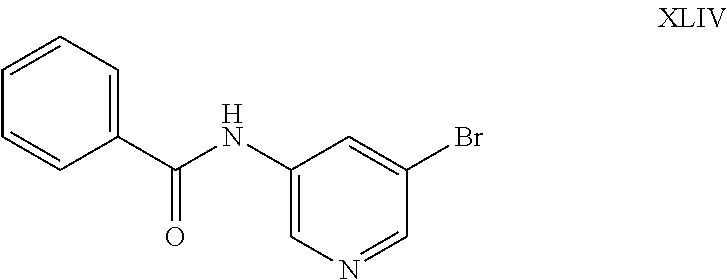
C1=CC(C(NC2=CN=CC(Br)=C2)=O)=CC=C1
